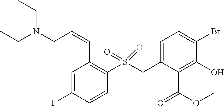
CCN(CC)CC=CC1=C(S(CC2=CC=C(Br)C(O)=C2C(=O)OC)(=O)=O)C=CC(F)=C1
